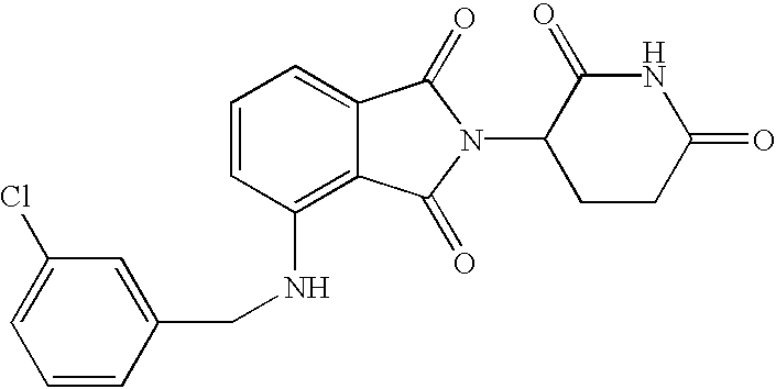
N1C(=O)CCC(N2C(=O)C3=CC=CC(NCC4=CC(Cl)=CC=C4)=C3C2=O)C1=O
